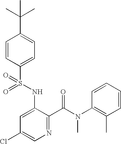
O=S(NC1=CC(Cl)=CN=C1C(N(C1=C(C)C=CC=C1)C)=O)(=O)C1=CC=C(C(C)(C)C)C=C1
